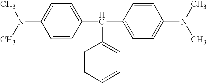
C1=C(N(C)C)C=CC(C(C2=CC=C(N(C)C)C=C2)C2=CC=CC=C2)=C1
